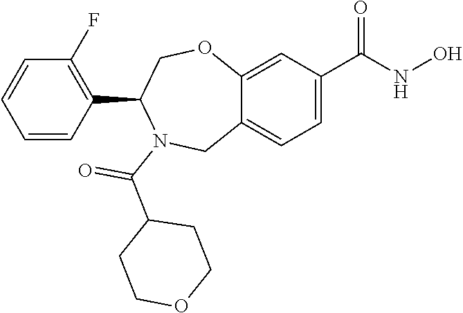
C1=CC(C2COC3=CC(C(NO)=O)=CC=C3CN2C(C2CCOCC2)=O)=C(F)C=C1
